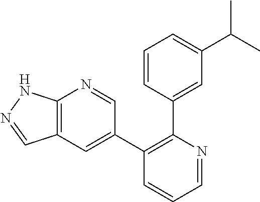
C12=C(C=C(C3=C(C4=CC(C(C)C)=CC=C4)N=CC=C3)C=N1)C=NN2
